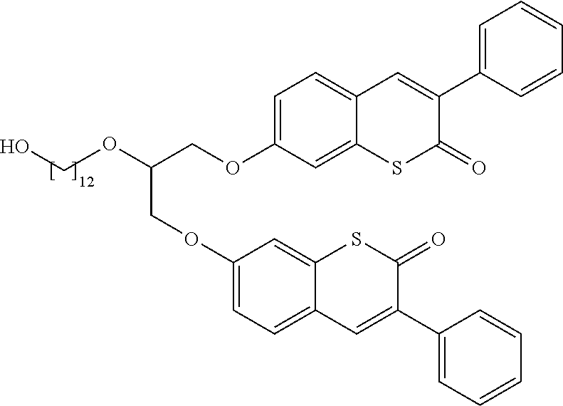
C1=C(OCC(OCO)COC2=CC=C3C(=C2)SC(=O)C(C2=CC=CC=C2)=C3)C=C2C(=C1)C=C(C1=CC=CC=C1)C(=O)S2
